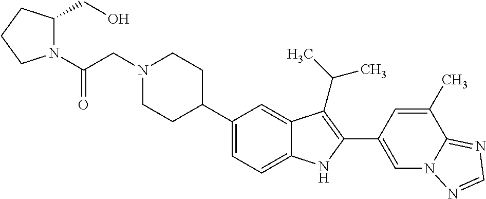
N1(CC(=O)N2C(CO)CCC2)CCC(C2=CC=C3C(=C2)C(C(C)C)=C(C2=CN4C(=NC=N4)C(C)=C2)N3)CC1
